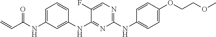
C1=C(NC(C=C)=O)C=C(NC2=NC(NC3=CC=C(OCCOC)C=C3)=NC=C2F)C=C1
